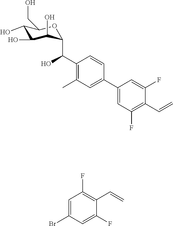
C1(O)C(O)C(O)C(C(C2=C(C)C=C(C3=CC(F)=C(C=C)C(F)=C3)C=C2)O)OC1CO.C1=C(Br)C=C(F)C(C=C)=C1F
